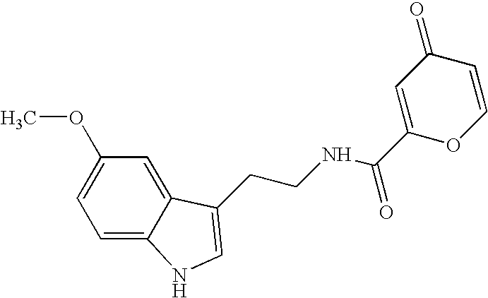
C12=CC(OC)=CC=C1NC=C2CCNC(=O)C1=CC(=O)C=CO1
